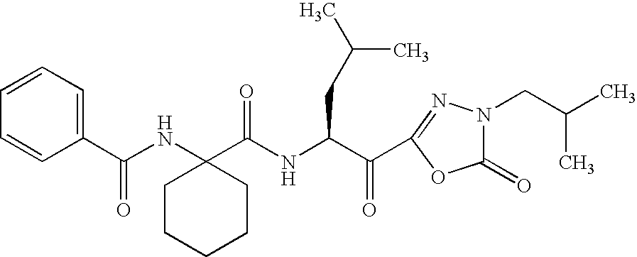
N(C(C(C1=NN(CC(C)C)C(=O)O1)=O)CC(C)C)C(C1(NC(C2=CC=CC=C2)=O)CCCCC1)=O
